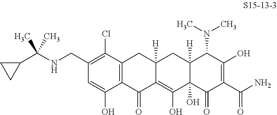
C12=C(C(=O)C3=C(O)C4(O)C([H])(CC3([H])C1)C(N(C)C)C(O)=C(C(N)=O)C4=O)C(O)=CC(CNC(C)(C)C1CC1)=C2Cl
